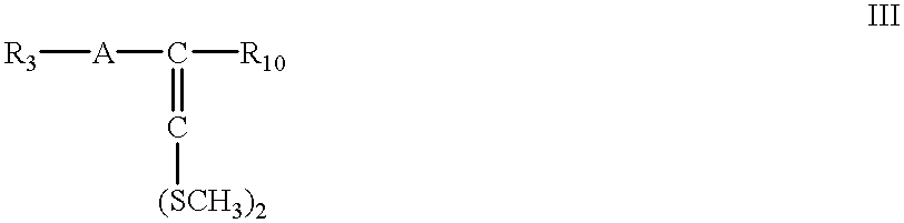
[R3][A]C([R10])=C[(SCH3)2]
